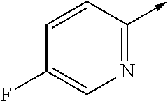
C1=CC(->C)=NC=C1F
